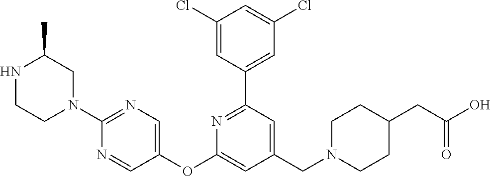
C1(Cl)=CC(C2=NC(OC3=CN=C(N4CCNC(C)C4)N=C3)=CC(CN3CCC(CC(O)=O)CC3)=C2)=CC(Cl)=C1
